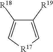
C1([R19])=C[R17]C=C1[R18]
